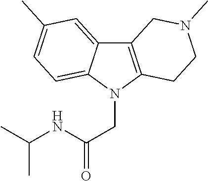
C12=C(N(CC(=O)NC(C)C)C3=CC=C(C)C=C13)CCN(C)C2
